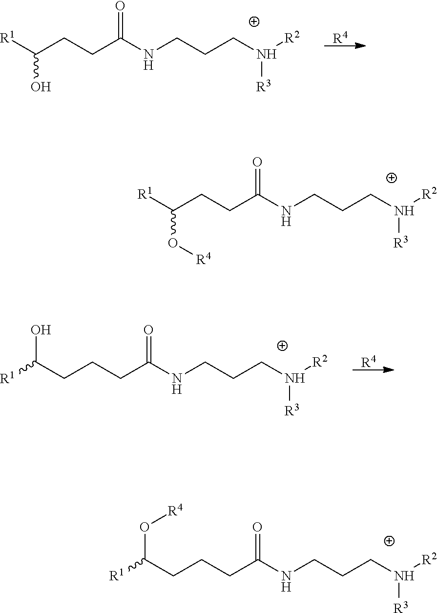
[R1]C(O)CCC(=O)NCCCN([R3])[R2].[R4].[R1]C(O[R4])CCC(=O)NCCCN([R3])[R2].C(CCCC(=O)NCCCN([R3])[R2])([R1])O.[R4].C(CCC(=O)NCCCN([R3])[R2])C(O[R4])[R1]
